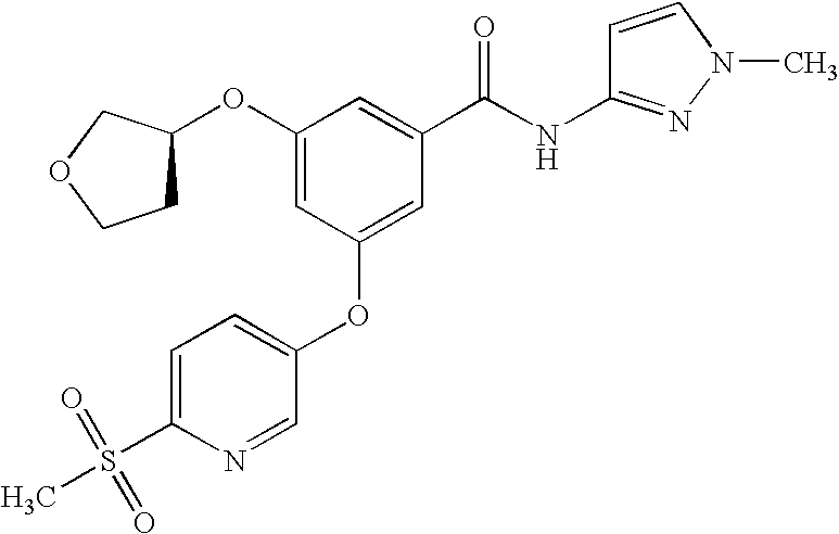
C1(OC2CCOC2)=CC(OC2=CC=C(S(C)(=O)=O)N=C2)=CC(C(NC2=NN(C)C=C2)=O)=C1
